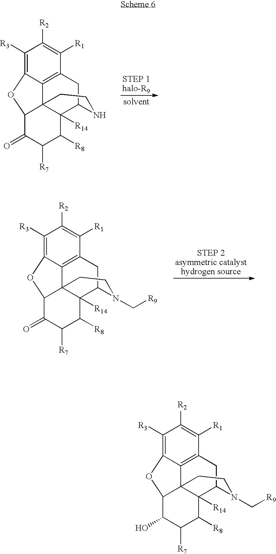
C1([R3])=C2C3=C(C([R1])=C1[R2])CC1C4([R14])C3(C(C(=O)C([R7])C4[R8])O2)CCN1.[solvent].C1([R3])=C2C3=C(C([R1])=C1[R2])CC1C4([R14])C3(C(C(=O)C([R7])C4[R8])O2)CCN1C[R9].C1([R3])=C2C3=C(C([R1])=C1[R2])CC1C4([R14])C3(C(C(O)C([R7])C4[R8])O2)CCN1C[R9]
